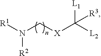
[R1]N(C[X]C([L2])([L1])[R3])[R2]
